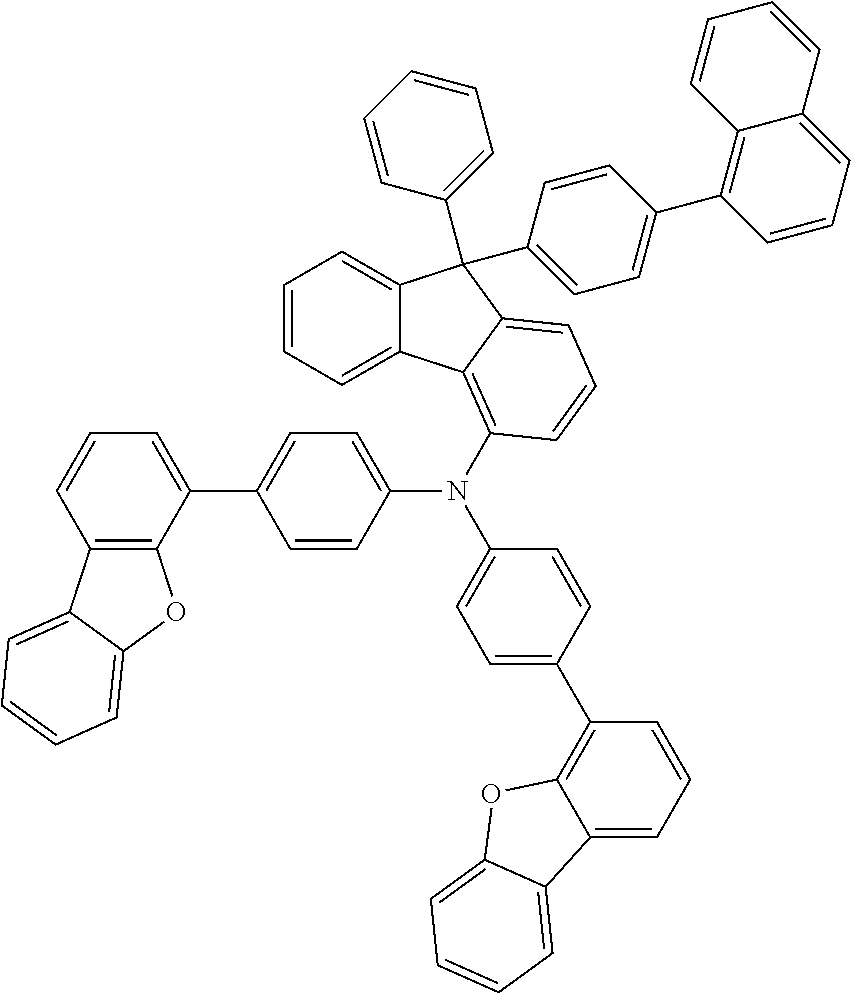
C12=C(C(C3=CC=C(N(C4=CC=C(C5=C6C(=CC=C5)C5=CC=CC=C5O6)C=C4)C4=C5C6=CC=CC=C6C(C6=CC=CC=C6)(C6=CC=C(C7=C8C(=CC=C7)C=CC=C8)C=C6)C5=CC=C4)C=C3)=CC=C1)OC1=CC=CC=C21
